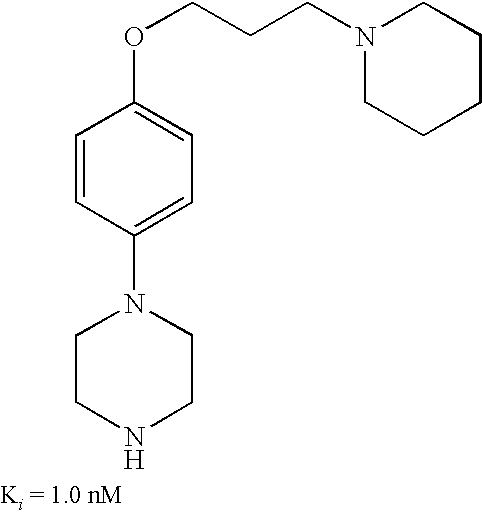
O(CCCN1CCCCC1)C1=CC=C(N2CCNCC2)C=C1
